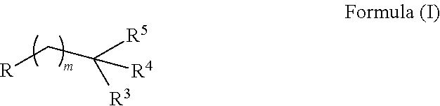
C([R])C([R4])([R3])[R5]
